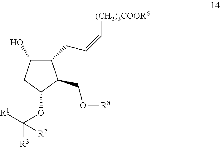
C1(CC=C[(CH2)3COOR6])C(O)CC(OC([R3])([R1])[R2])C1CO[R8]
